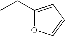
CCC1=CC=CO1
